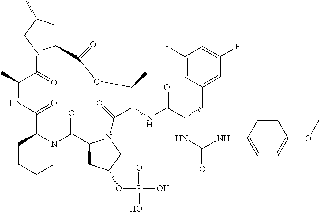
C1(C)C(=O)N2C(CC(C)C2)C(=O)OC(C)C(NC(=O)C(NC(NC2=CC=C(OC)C=C2)=O)CC2=CC(F)=CC(F)=C2)C(=O)N2C(C(=O)N3C(C(=O)N1)CCCC3)CC(OP(O)(=O)O)C2
